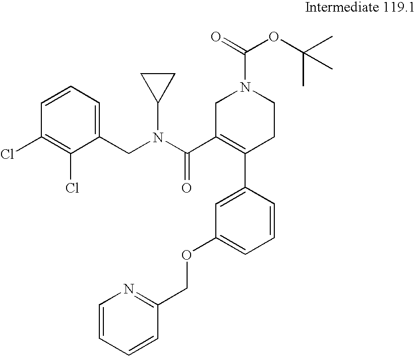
C1=C(C2=C(C(N(C3CC3)CC3=CC=CC(Cl)=C3Cl)=O)CN(C(OC(C)(C)C)=O)CC2)C=CC=C1OCC1=NC=CC=C1
